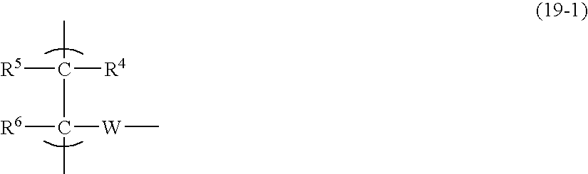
[R5]C([R4])(C([R6])([W]C)C)C
